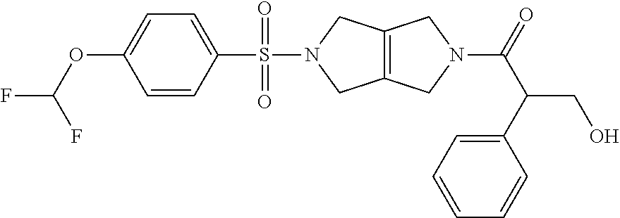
C12=C(CN(S(C3=CC=C(OC(F)F)C=C3)(=O)=O)C1)CN(C(=O)C(C1=CC=CC=C1)CO)C2
